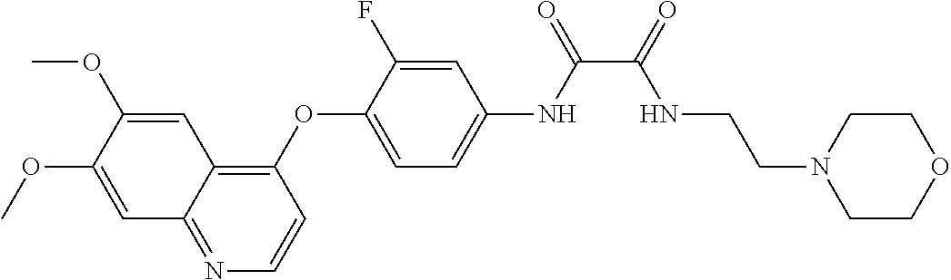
C1=C(OC)C(OC)=CC2=C(OC3=CC=C(NC(=O)C(NCCN4CCOCC4)=O)C=C3F)C=CN=C12
